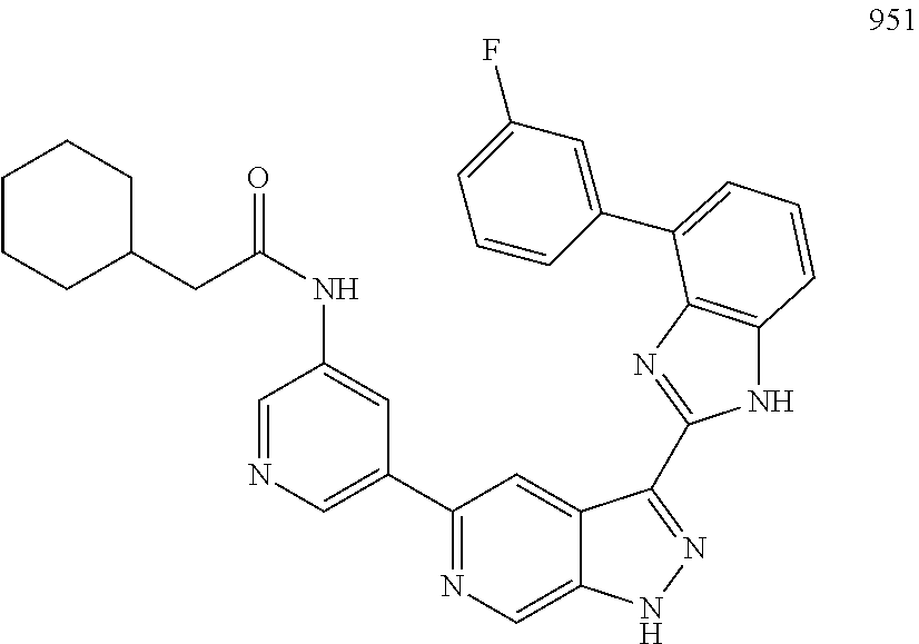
C1=NC=C(C2=NC=C3C(=C2)C(C2=NC4=C(N2)C=CC=C4C2=CC(F)=CC=C2)=NN3)C=C1NC(CC1CCCCC1)=O
